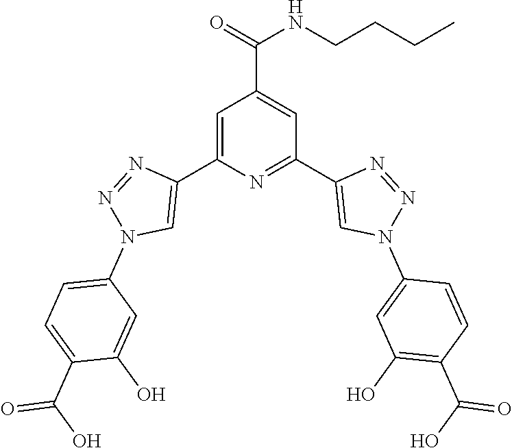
C1=C(C2=CN(C3=CC=C(C(O)=O)C(O)=C3)N=N2)N=C(C2=CN(C3=CC(O)=C(C(O)=O)C=C3)N=N2)C=C1C(=O)NCCCC
